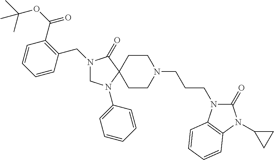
N1(CC2=C(C(=O)OC(C)(C)C)C=CC=C2)CN(C2=CC=CC=C2)C2(C1=O)CCN(CCCN1C(=O)N(C3CC3)C3=C1C=CC=C3)CC2
